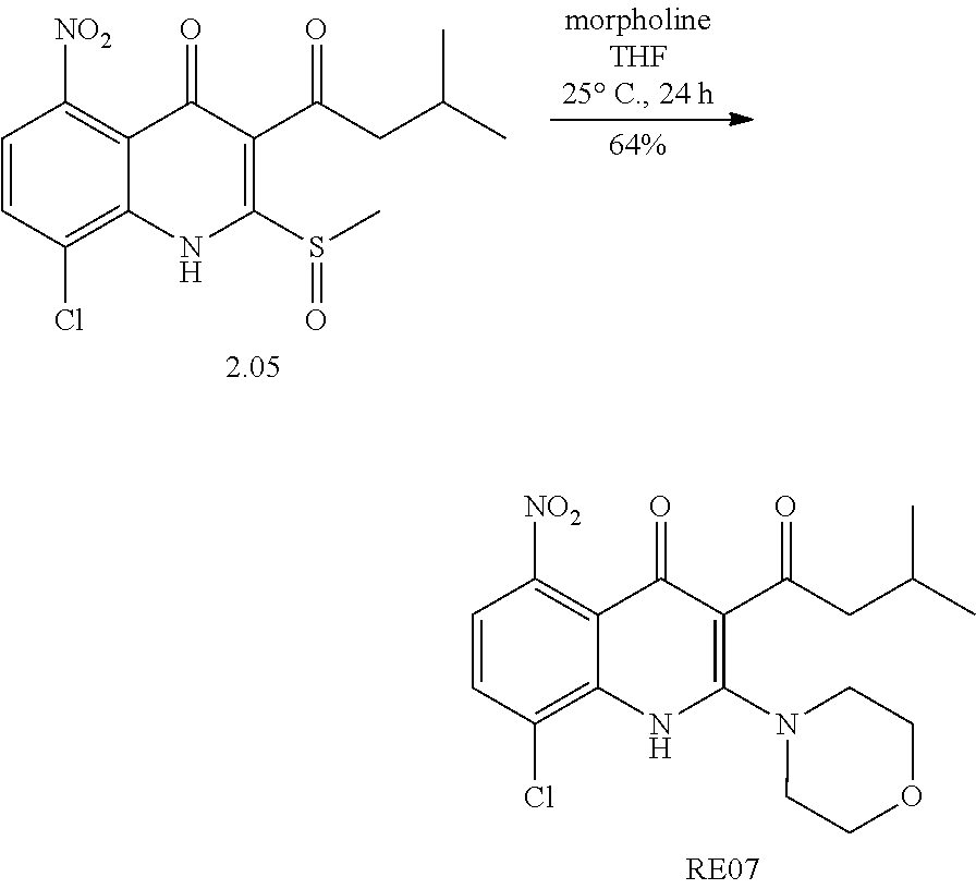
C1(=O)C(C(CC(C)C)=O)=C(N2CCOCC2)NC2=C(Cl)C=CC([NO2])=C12.C1(=O)C(C(CC(C)C)=O)=C(S(C)=O)NC2=C(Cl)C=CC([NO2])=C12
